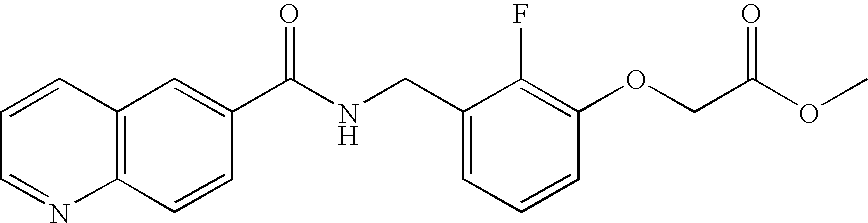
C12=C(C=C(C(NCC3=CC=CC(OCC(OC)=O)=C3F)=O)C=C1)C=CC=N2
